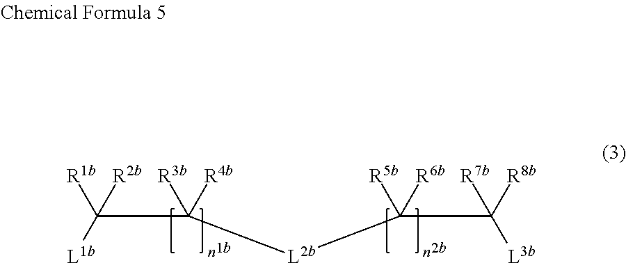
C(C([R4b])([R3b])[L2b]C(C([L3b])([R8b])[R7b])([R5b])[R6b])([L1b])([R1b])[R2b]
